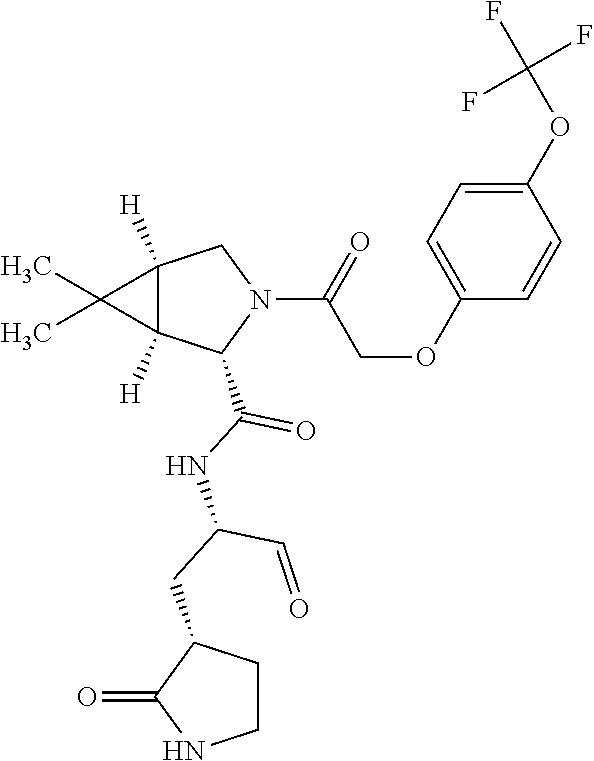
C12([H])C([H])(C(C(NC(CC3C(=O)NCC3)C=O)=O)N(C(=O)COC3=CC=C(OC(F)(F)F)C=C3)C1)C2(C)C
